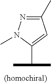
C1(C)=NN(C)C(C(C)C)=C1
